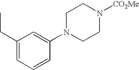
C1=C(N2CCN([CO2Me])CC2)C=CC=C1CC
